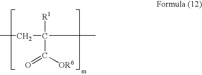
CCC([R1])(C(=O)[OR6])C
